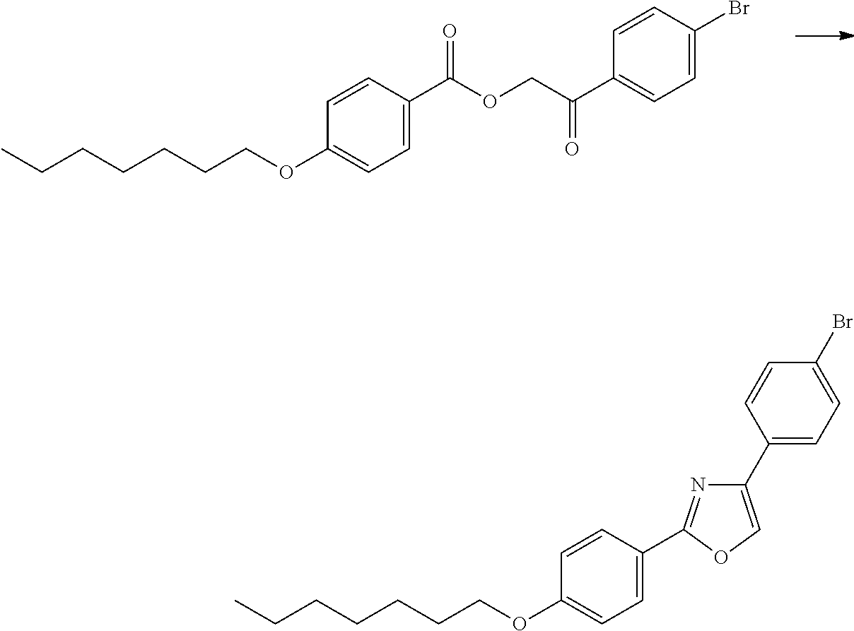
C1=CC(OCCCCCCC)=CC=C1C(OCC(=O)C1=CC=C(Br)C=C1)=O.C1=CC(OCCCCCCC)=CC=C1C1=NC(C2=CC=C(Br)C=C2)=CO1
